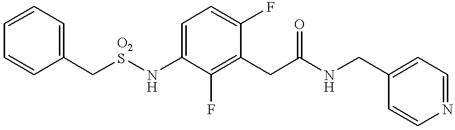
C1=CC=CC(C[O2S]NC2=CC=C(F)C(CC(NCC3=CC=NC=C3)=O)=C2F)=C1
